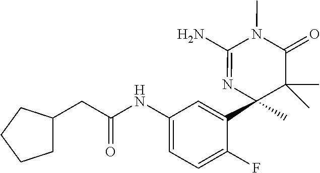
C1(NC(CC2CCCC2)=O)=CC=C(F)C(C2(C)C(C)(C)C(=O)N(C)C(N)=N2)=C1
